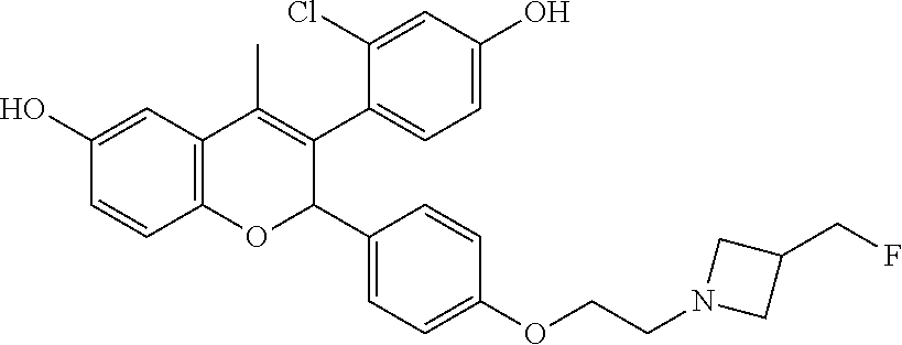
C12=C(C=C(O)C=C1)C(C)=C(C1=CC=C(O)C=C1Cl)C(C1=CC=C(OCCN3CC(CF)C3)C=C1)O2
